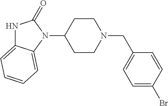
N1C2=CC=CC=C2N(C2CCN(CC3=CC=C(Br)C=C3)CC2)C1=O
